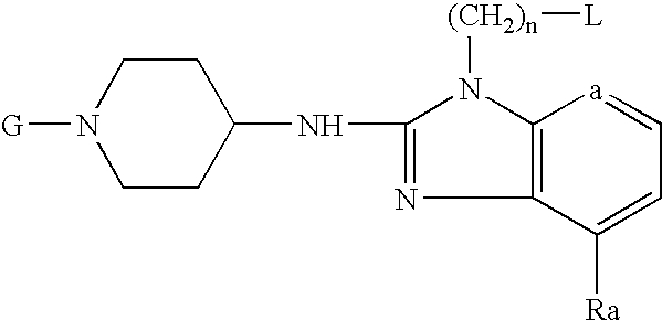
C1CC(NC2=NC3=C(N2[(CH2)n][L])[a]=CC=C3[Ra])CCN1[G]
